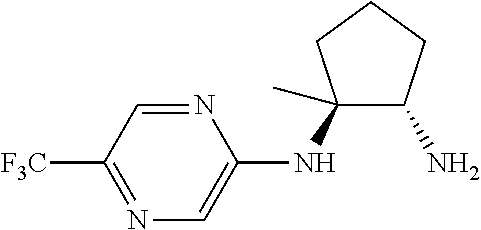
N1=CC([F3C])=NC=C1NC1(C)C(N)CCC1
